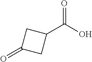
C1(C(O)=O)CC(=O)C1
